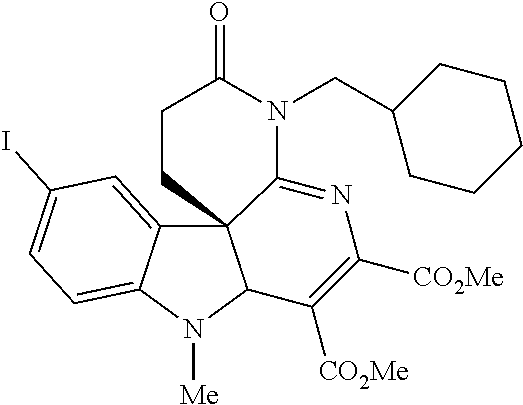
C12=CC(I)=CC=C1N([Me])C1C23C(=NC([CO2Me])=C1[CO2Me])N(CC1CCCCC1)C(=O)CC3
